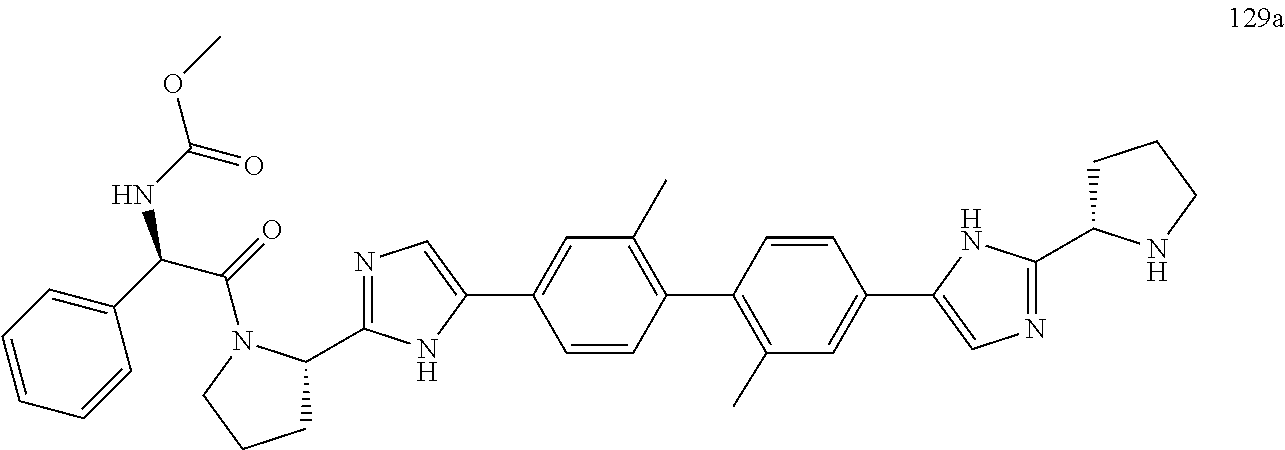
C1=C(C2=CN=C(C3CCCN3C(C(C3=CC=CC=C3)NC(OC)=O)=O)N2)C=CC(C2=C(C)C=C(C3=CN=C(C4CCCN4)N3)C=C2)=C1C
